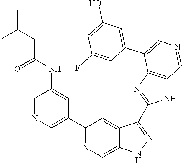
C1(C2=CN=CC(NC(CC(C)C)=O)=C2)=NC=C2C(=C1)C(C1=NC3=C(N1)C=NC=C3C1=CC(O)=CC(F)=C1)=NN2
